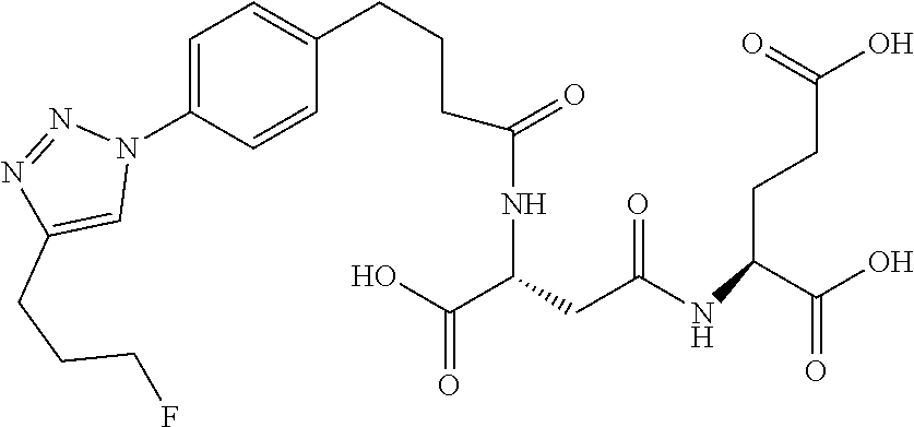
OC(C(CC(NC(CCC(O)=O)C(O)=O)=O)NC(=O)CCCC1=CC=C(N2N=NC(CCCF)=C2)C=C1)=O
